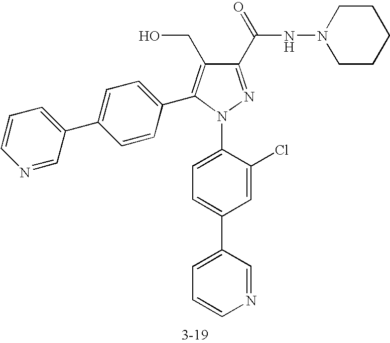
C1(C(NN2CCCCC2)=O)=NN(C2=CC=C(C3=CC=CN=C3)C=C2Cl)C(C2=CC=C(C3=CC=CN=C3)C=C2)=C1CO
